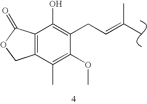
C12=C(C(=O)OC1)C(O)=C(CC=C(C)C)C(OC)=C2C
